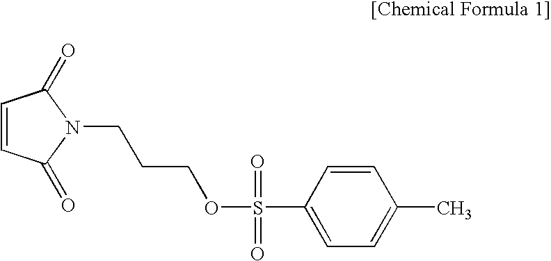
C1(S(=O)(=O)OCCCN2C(=O)C=CC2=O)=CC=C(C)C=C1
